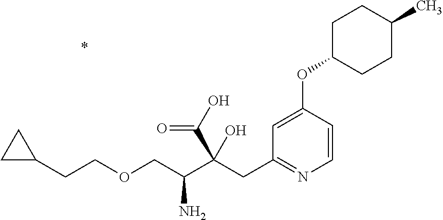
C1=CC(OC2CCC(C)CC2)=CC(CC(C(COCCC2CC2)N)(C(O)=O)O)=N1
